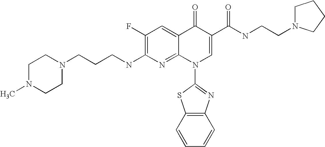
C1N(C)CCN(CCCNC2=C(F)C=C3C(=N2)N(C2=NC4=C(C=CC=C4)S2)C=C(C(NCCN2CCCC2)=O)C3=O)C1
